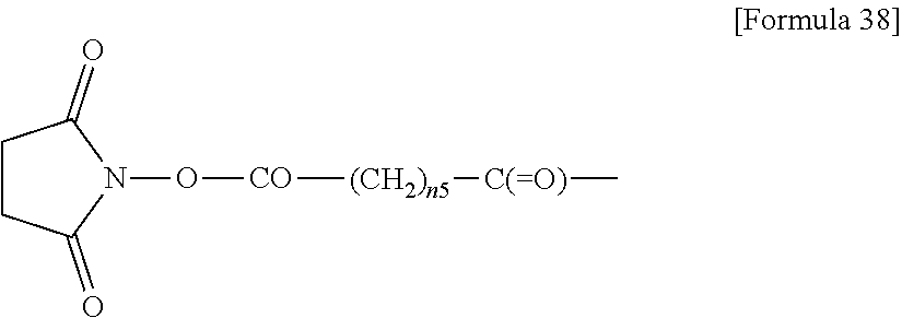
C1CC(=O)N(O[CO][(CH2)n5][C(=O)]C)C1=O
